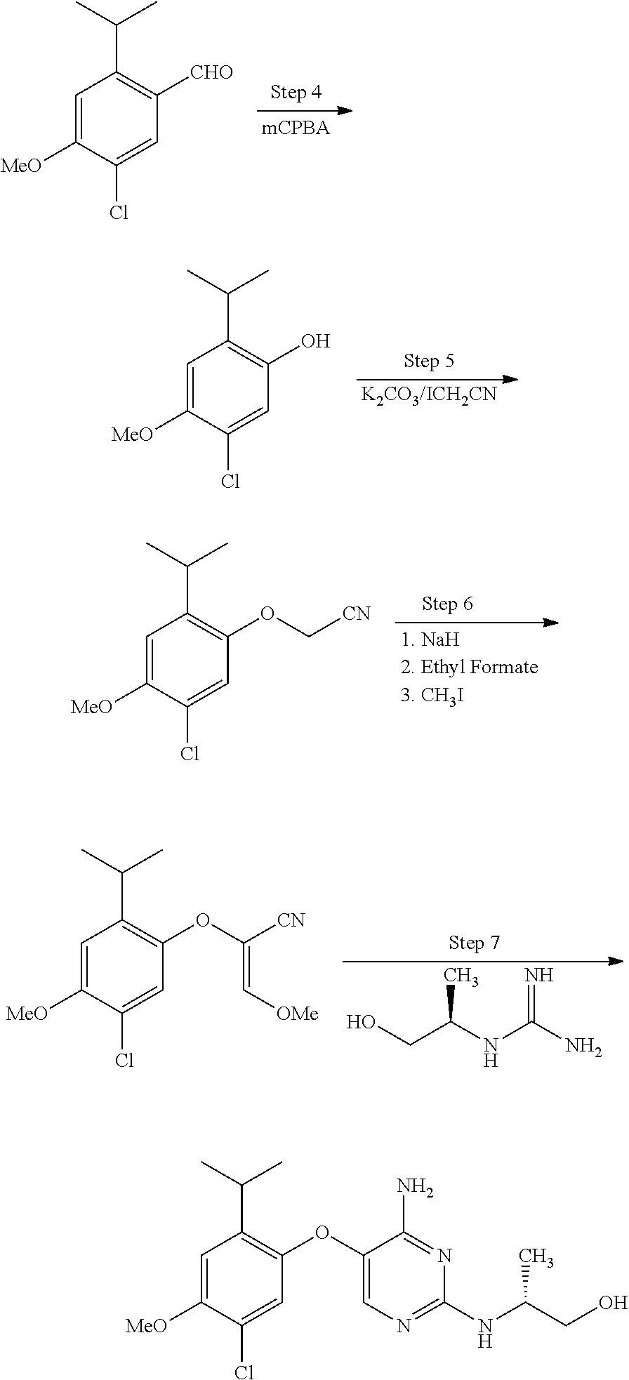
C(C1=C(OC2=CN=C(NC(CO)C)N=C2N)C=C(Cl)C([MeO])=C1)(C)C.[mCPBA].C(C1=C([CHO])C=C(Cl)C([MeO])=C1)(C)C.[K2CO3/ICH2CN].C(C1=C(O)C=C(Cl)C([MeO])=C1)(C)C.[1. NaH2. Ethyl Formate3. CH3I].C(C1=C(OC[CN])C=C(Cl)C([MeO])=C1)(C)C.OCC(NC(N)=N)C.C(C1=C(OC([CN])=C[OMe])C=C(Cl)C([MeO])=C1)(C)C
